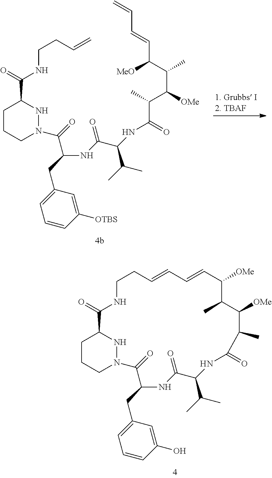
C1CCN(C(=O)C(NC(C(NC(=O)C(C)C([OMe])C(C)C([MeO])C=CC=C)C(C)C)=O)CC2=CC=CC([OTBS])=C2)NC1C(=O)NCCC=C.C1CCN2NC1C(=O)NCCC=CC=CC([OMe])C(C)C([OMe])C(C)C(=O)NC(C(C)C)C(=O)NC(CC1=CC=CC(O)=C1)C2=O
